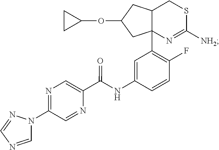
C12C(C3=C(F)C=CC(NC(C4=CN=C(N5C=NC=N5)C=N4)=O)=C3)(CC(OC3CC3)C1)N=C([NH2])SC2
